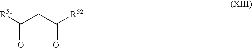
[R51]C(CC([R52])=O)=O
